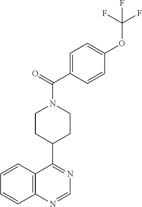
C1=CC2=C(C=C1)C(C1CCN(C(=O)C3=CC=C(OC(F)(F)F)C=C3)CC1)=NC=N2
